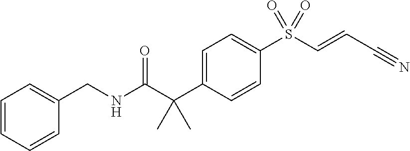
N(C(C(C1=CC=C(S(C=CC#N)(=O)=O)C=C1)(C)C)=O)CC1=CC=CC=C1
